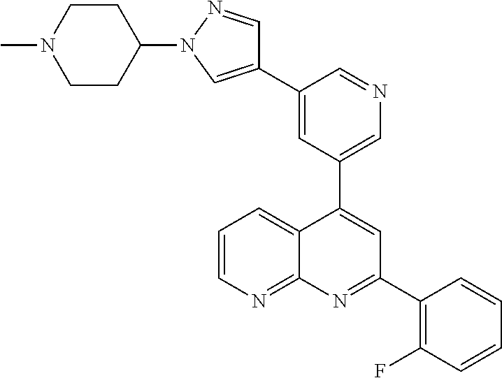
C1=C(C2=CN(C3CCN(C)CC3)N=C2)C=NC=C1C1=CC(C2=C(F)C=CC=C2)=NC2=NC=CC=C12
